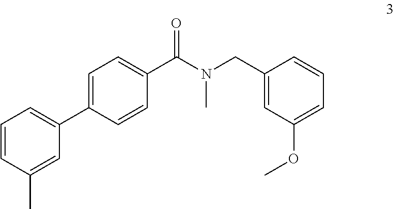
C1=CC(C)=CC(C2=CC=C(C(N(C)CC3=CC(OC)=CC=C3)=O)C=C2)=C1
